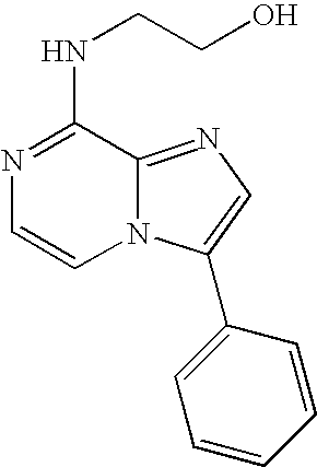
N1=C(NCCO)C2=NC=C(C3=CC=CC=C3)N2C=C1
